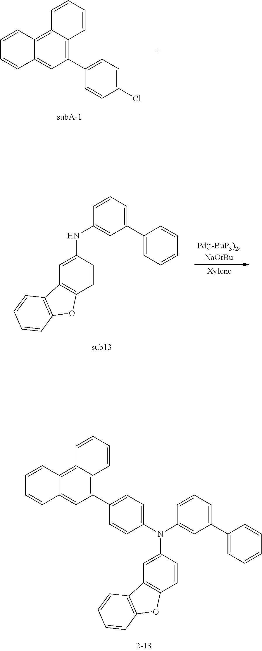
C1=CC2=CC(C3=CC=C(Cl)C=C3)=C3C(=C2C=C1)C=CC=C3.C1=CC(NC2=CC3=C(C=C2)OC2=C3C=CC=C2)=CC(C2=CC=CC=C2)=C1.C1=CC2=CC(C3=CC=C(N(C4=CC(C5=CC=CC=C5)=CC=C4)C4=CC5=C(C=C4)OC4=C5C=CC=C4)C=C3)=C3C(=C2C=C1)C=CC=C3
